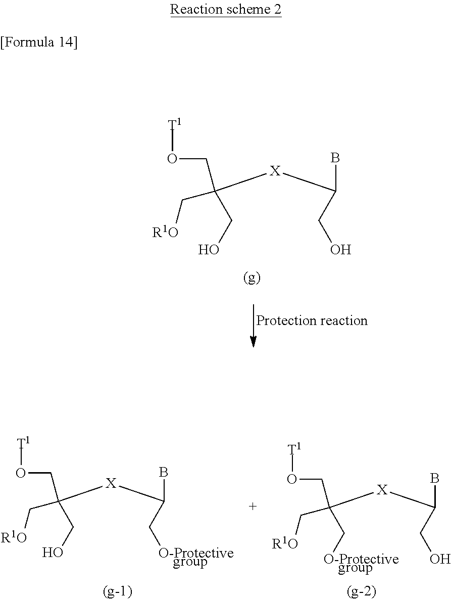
BC(CO)[X]C(CO)(CO[T1])C[R1O].BC(C[O-Protective    group])[X]C(CO)(CO[T1])C[R1O].BC(CO)[X]C(C[O-Protective    group])(CO[T1])C[R1O]
